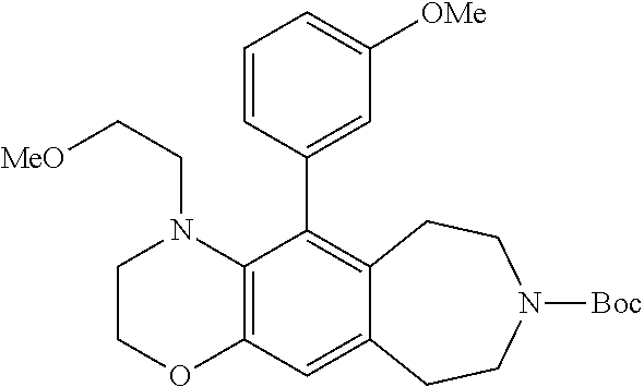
C12=C(C=C3C(=C1C1=CC([OMe])=CC=C1)CCN([Boc])CC3)OCCN2CC[MeO]
